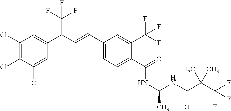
C1(Cl)=C(Cl)C(Cl)=CC(C(C=CC2=CC=C(C(=O)NC(C)NC(C(C(F)(F)F)(C)C)=O)C(C(F)(F)F)=C2)C(F)(F)F)=C1
